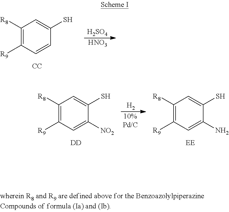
[H2SO4].[HNO3].C1([R8])=C([R9])C=CC(S)=C1.[CC].C1([R8])=C([R9])C=C(N)C(S)=C1.[EE].[H2].[10%Pd/C].C1([R8])=C([R9])C=C([NO2])C(S)=C1.[DD]
